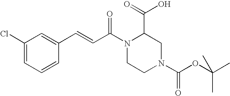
C1=C(C=CC(N2CCN(C(OC(C)(C)C)=O)CC2C(=O)O)=O)C=CC=C1Cl
